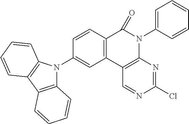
C12=C(C3=C(N(C4=CC=CC=C4)C1=O)N=C(Cl)N=C3)C=C(N1C3=C(C4=C1C=CC=C4)C=CC=C3)C=C2
